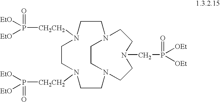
C1CN([CH2CH2]P(=O)([EtO])[EtO])CCN2CCN(CCN1[CH2CH2]P(=O)([EtO])[EtO])CCN(CP(=O)([OEt])[OEt])CC2
